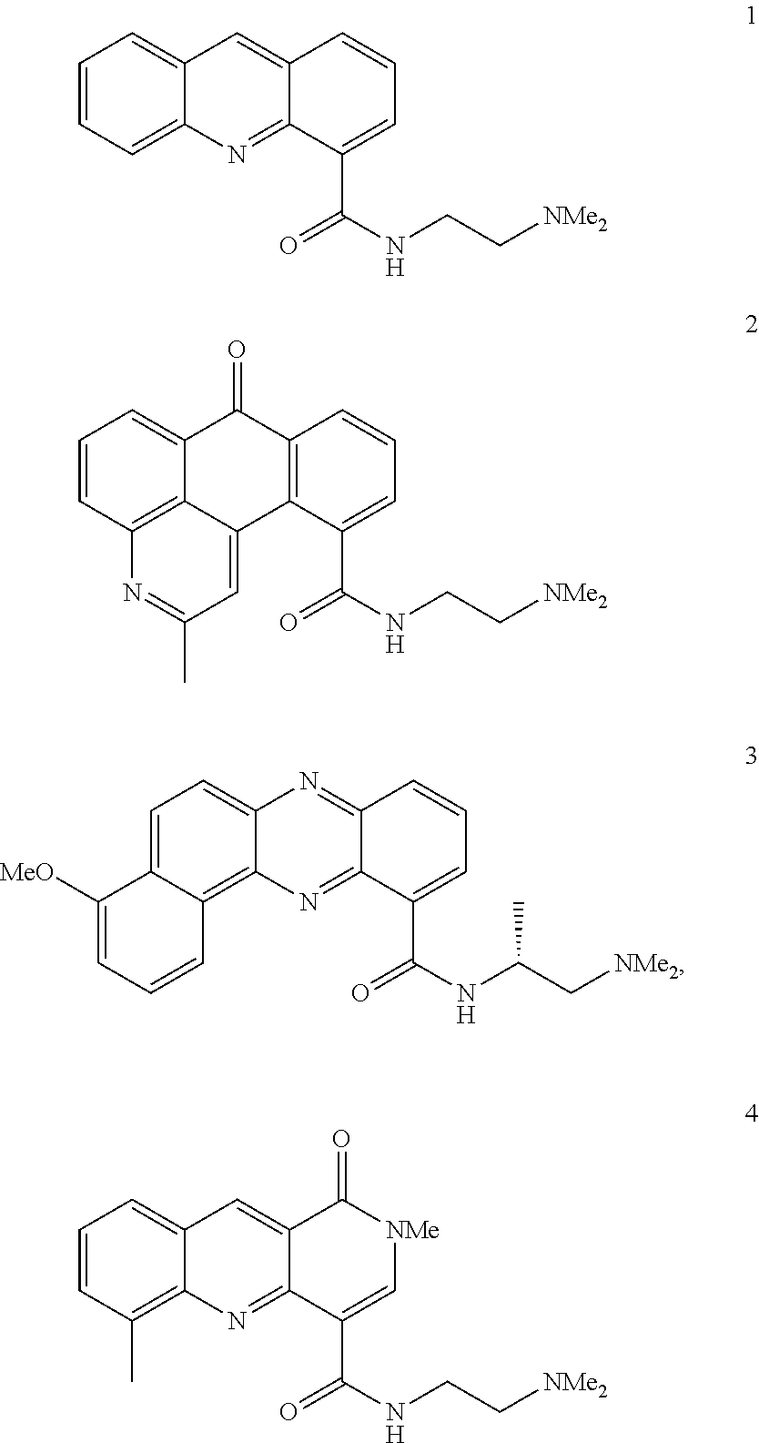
C1=CC=C2C(=C1)C=C1C(=N2)C(C(NCC[NMe2])=O)=CC=C1.C1=CC2=C3C(=C1)C(=O)C1=C(C3=CC(C)=N2)C(C(NCC[NMe2])=O)=CC=C1.C1=C2C(=C3C(=C1)N=C1C(=N3)C(C(NC(C[NMe2])C)=O)=CC=C1)C=CC=C2[MeO].C1=CC(C)=C2C(=C1)C=C1C(=N2)C(C(NCC[NMe2])=O)=C[NMe]C1=O
